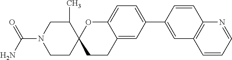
C12(C(C)CN(C(N)=O)CC1)CCC1=CC(C3=CC4=C(C=C3)N=CC=C4)=CC=C1O2
